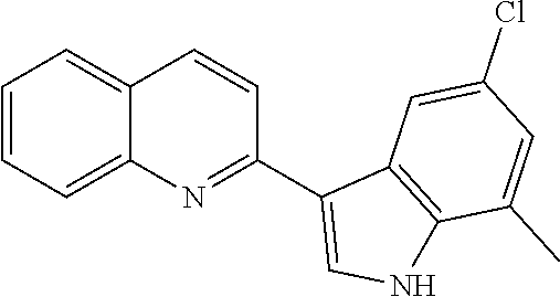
C1=CC=C2C(=C1)C=CC(C1=CNC3=C1C=C(Cl)C=C3C)=N2
